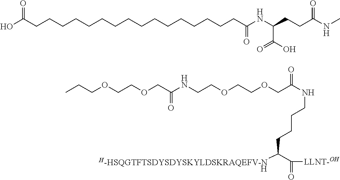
[H].[H-HSQGTFTSDYSDYSKYLDSKRAQEFV-N]C(C(=O)[LLNT-OH])CCCCNC(COCCOCCNC(=O)COCCOCCC)=O.N(C(CCC(NC(=O)CCCCCCCCCCCCCCCCC(O)=O)C(O)=O)=O)C
